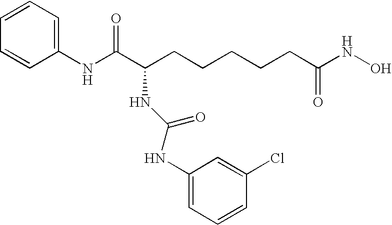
C1(NC(C(CCCCCC(NO)=O)NC(NC2=CC=CC(Cl)=C2)=O)=O)=CC=CC=C1
